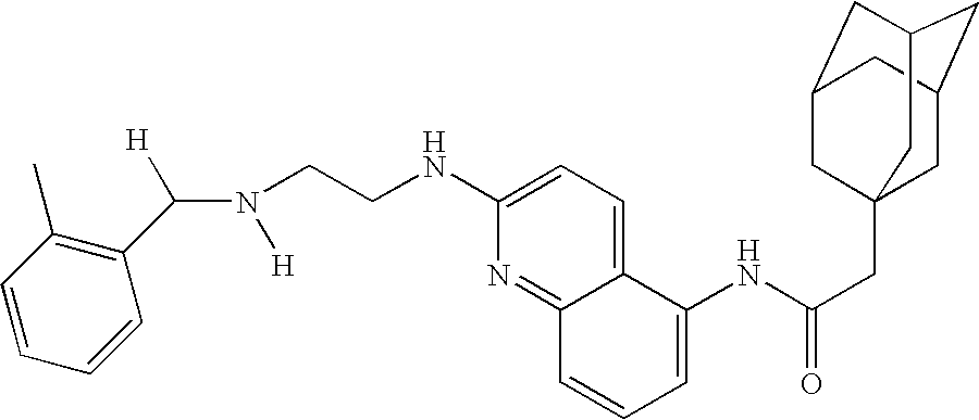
C1=CC=CC(C(N([H])CCNC2=CC=C3C(=N2)C=CC=C3NC(CC23CC4CC(CC(C2)C4)C3)=O)[H])=C1C
